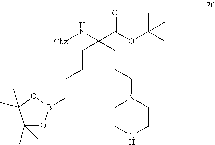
C(CCCC(CCCN1CCNCC1)(N[Cbz])C(OC(C)(C)C)=O)B1OC(C)(C)C(C)(C)O1
